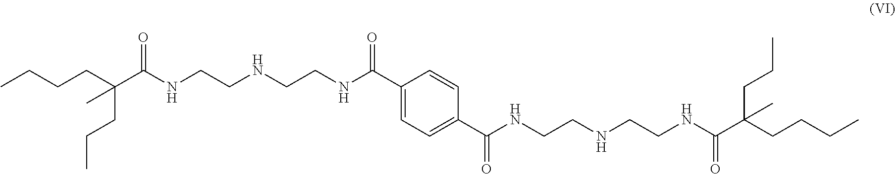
CCCCC(C(NCCNCCNC(C1=CC=C(C(NCCNCCNC(C(CCCC)(CCC)C)=O)=O)C=C1)=O)=O)(C)CCC
